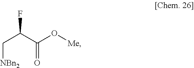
[NBn2]CC(C(=O)O[Me])F
